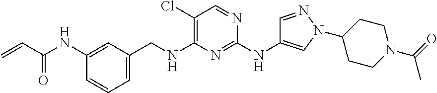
C1=C(CNC2=C(Cl)C=NC(NC3=CN(C4CCN(C(=O)C)CC4)N=C3)=N2)C=C(NC(C=C)=O)C=C1
